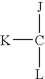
[J]C([K])[L]
